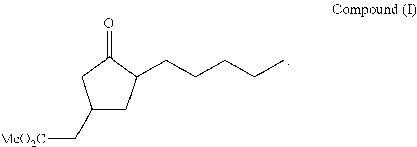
C1(C[MeO2C])CC(CCCCC)C(=O)C1
